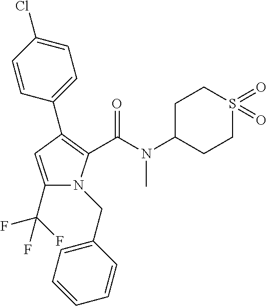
C1(C2=C(C(N(C3CCS(=O)(=O)CC3)C)=O)N(CC3=CC=CC=C3)C(C(F)(F)F)=C2)=CC=C(Cl)C=C1
